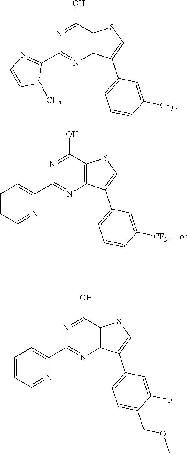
N1=C(O)C2=C(N=C1C1=CC=CC=N1)C(C1=CC=C(COC)C(F)=C1)=CS2.N1=C(O)C2=C(N=C1C1=CC=CC=N1)C(C1=CC=CC([CF3])=C1)=CS2.N1=C(O)C2=C(N=C1C1=NC=CN1C)C(C1=CC=CC([CF3])=C1)=CS2
